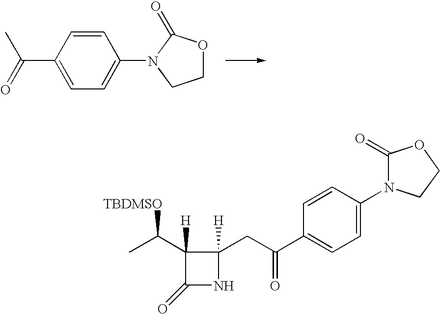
C(C1=CC=C(N2C(=O)OCC2)C=C1)(=O)C.C1(=O)NC(CC(C2=CC=C(N3C(=O)OCC3)C=C2)=O)([H])C1(C(C)[TBDMSO])[H]
